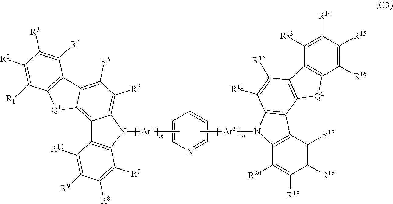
C[Ar2]N1C2=C(C3=C1C([R11])=C([R12])C1=C3[Q2]C3=C1C([R13])=C([R14])C([R15])=C3[R16])C([R17])=C([R18])C([R19])=C2[R20].N1=CC=CC=C1.N1([Ar1]C)C2=C([R6])C([R5])=C3C(=C2C2=C1C([R7])=C([R8])C([R9])=C2[R10])[Q1]C1=C3C([R4])=C([R3])C([R2])=C1[R1]
